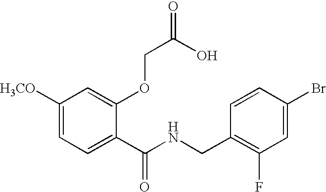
C1([H3CO])=CC=C(C(NCC2=C(F)C=C(Br)C=C2)=O)C(OCC(=O)O)=C1
